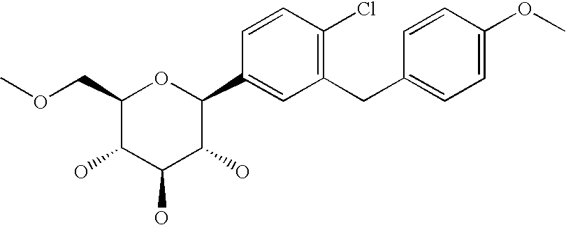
C1(COC)C(O)C(O)C(O)C(C2=CC(CC3=CC=C(OC)C=C3)=C(Cl)C=C2)O1
